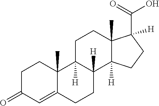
C12=CC(=O)CCC1(C)C1([H])C([H])(CC2)C2([H])C(C)(CC1)C(C(=O)O)([H])CC2
